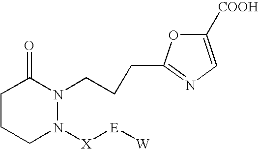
C1CCN([X][E][W])N(CCCC2=NC=C([COOH])O2)C1=O
